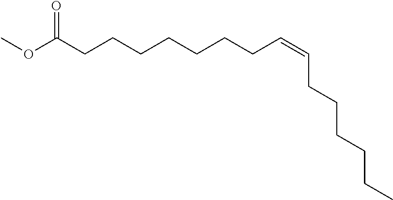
COC(CCCCCCCC=CCCCCCC)=O
